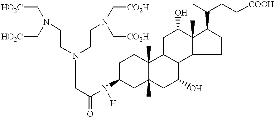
C1C(N([H])C(CN(CCN(C[CO2H])C[CO2H])CCN(C[HO2C])C[HO2C])=O)CC2(C)C(C)(C1)C1C(C(O)C2)C2C(C)(C(O)C1)C(C(CC[COOH])C)CC2
